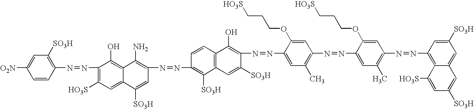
C1=CC(N=NC2=C([HO3S])C=C3C(=C2O)C(N)=C(N=NC2=C([SO3H])C4=C(C=C2)C(O)=C(N=NC2=CC(C)=C(N=NC5=CC(C)=C(N=NC6=C7C(=CC([SO3H])=C6)C=C([SO3H])C=C7[HO3S])C=C5OCCC[HO3S])C=C2OCCC[HO3S])C([SO3H])=C4)C=C3[SO3H])=C([SO3H])C=C1[O2N]
